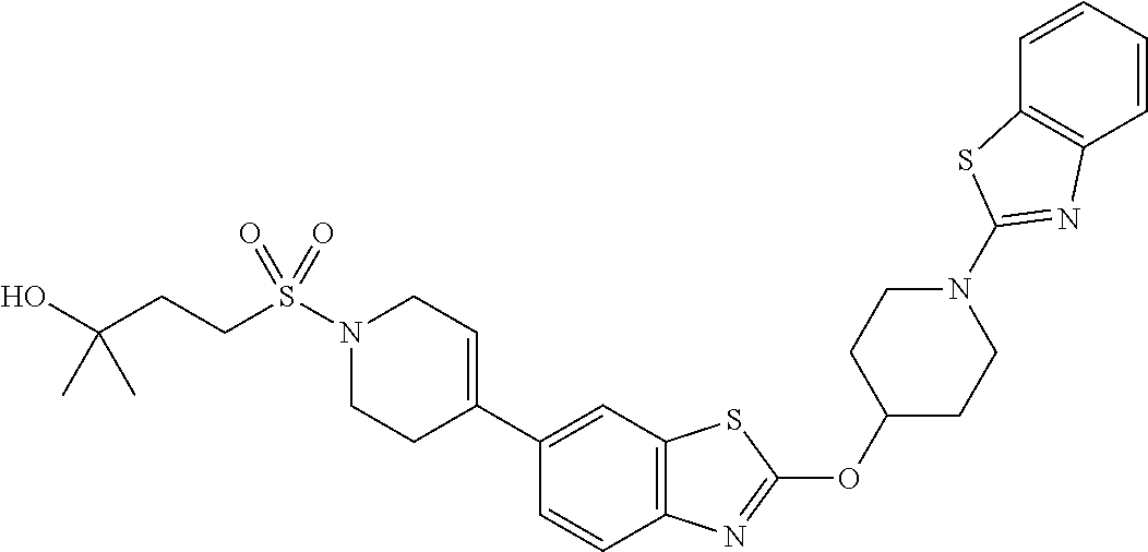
N1(S(=O)(=O)CCC(O)(C)C)CCC(C2=CC3=C(C=C2)N=C(OC2CCN(C4=NC5=C(C=CC=C5)S4)CC2)S3)=CC1
